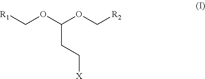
[R1]COC(OC[R2])CC[X]
